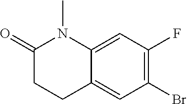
C12=CC(F)=C(Br)C=C1CCC(=O)N2C
